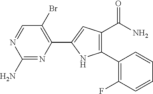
C1(N)=NC(C2=CC(C(=O)N)=C(C3=C(F)C=CC=C3)N2)=C(Br)C=N1
